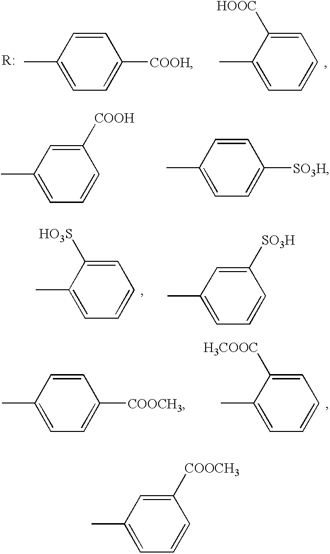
CC1=CC=C([COOH])C=C1.CC1=CC=CC=C1[HOOC].[R:].CC1=CC=CC([COOH])=C1.CC1=CC=C([SO3H])C=C1.CC1=CC=CC=C1[HO3S].CC1=CC=CC([SO3H])=C1.CC1=CC=C([COOCH3])C=C1.CC1=CC=CC=C1[H3COOC].CC1=CC=CC([COOCH3])=C1
